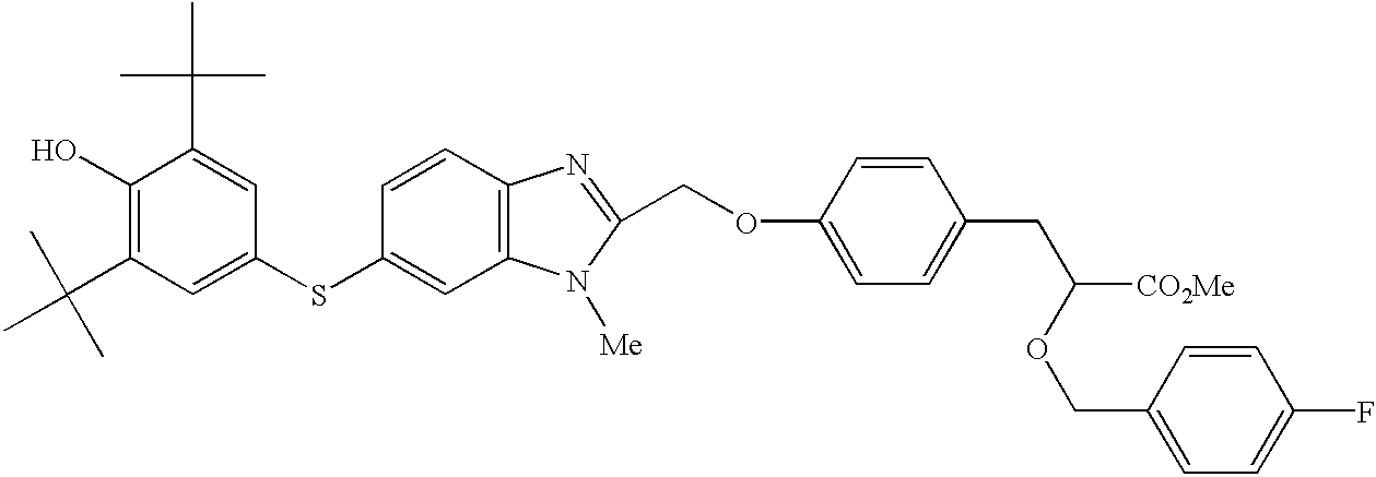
C1(O)=C(C(C)(C)C)C=C(SC2=CC3=C(C=C2)N=C(COC2=CC=C(CC([CO2Me])OCC4=CC=C(F)C=C4)C=C2)N3[Me])C=C1C(C)(C)C
